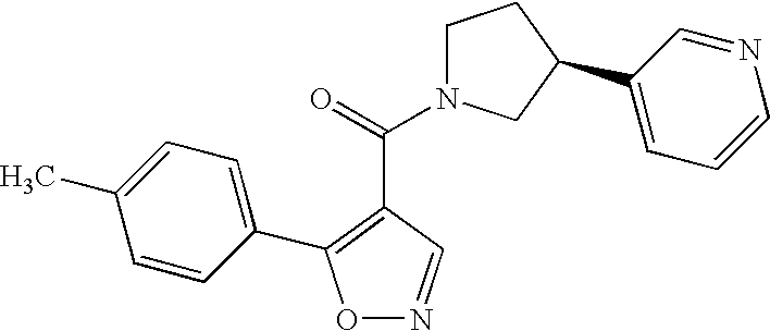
O1N=CC(C(=O)N2CCC(C3=CC=CN=C3)C2)=C1C1=CC=C(C)C=C1
